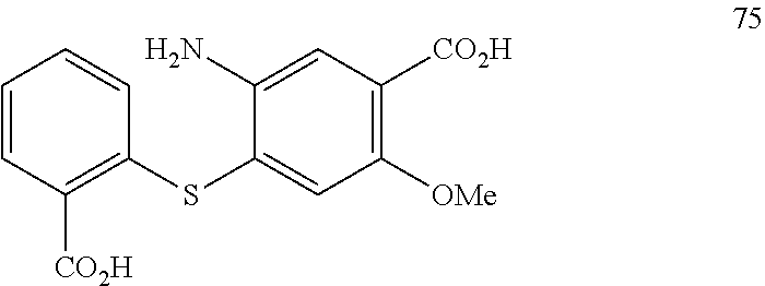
C1(N)=CC([CO2H])=C([OMe])C=C1SC1=C([CO2H])C=CC=C1
